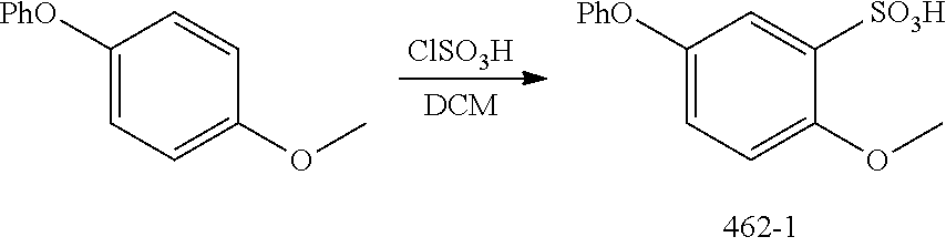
C1([PhO])=CC=C(OC)C=C1.[ClSO3H].C1([PhO])=CC=C(OC)C([SO3H])=C1
